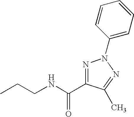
C(NCCC)(=O)C1=NN(C2=CC=CC=C2)N=C1C
